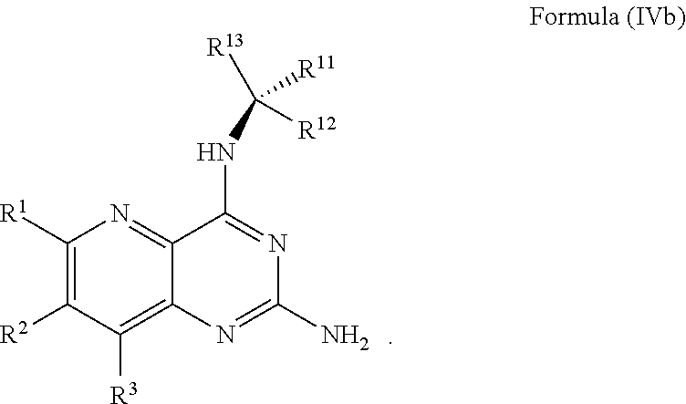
C1([R1])=C([R2])C([R3])=C2C(=N1)C(NC([R13])([R11])[R12])=NC(N)=N2
